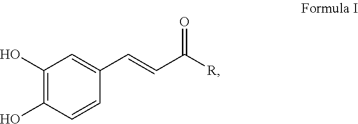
C1(O)=C(O)C=CC(C=CC([R])=O)=C1
